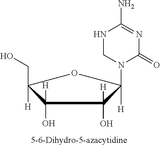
C1(O)([H])C([H])(CO)OC([H])(N2C(=O)N=C(N)NC2)C1([H])O.[5-6-Dihydro-5-azacytidine]
